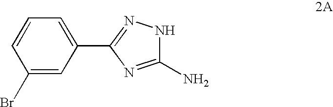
C1(Br)=CC(C2=NNC(N)=N2)=CC=C1
